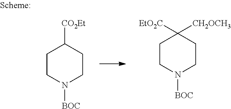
C1CN([BOC])CCC1([EtO2C])[CH2OCH3].C1CN([BOC])CCC1[CO2Et]
